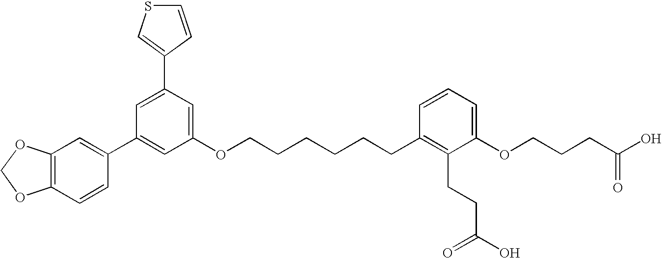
C1=C(C2=CSC=C2)C=C(OCCCCCCC2=C(CCC(O)=O)C(OCCCC(O)=O)=CC=C2)C=C1C1=CC2=C(C=C1)OCO2
